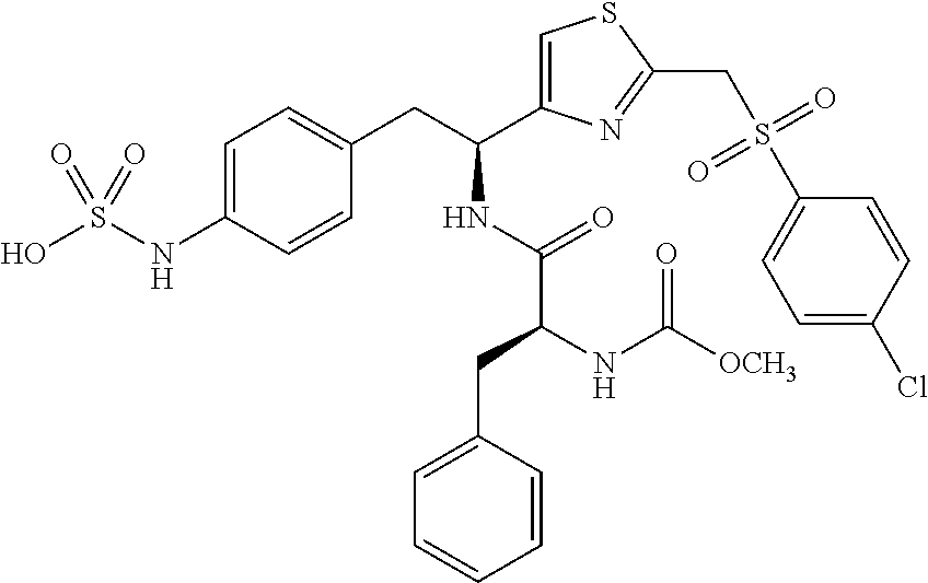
C1=C(NS(O)(=O)=O)C=CC(CC(NC(=O)C(NC(=O)[OCH3])CC2=CC=CC=C2)C2=CSC(CS(C3=CC=C(Cl)C=C3)(=O)=O)=N2)=C1
